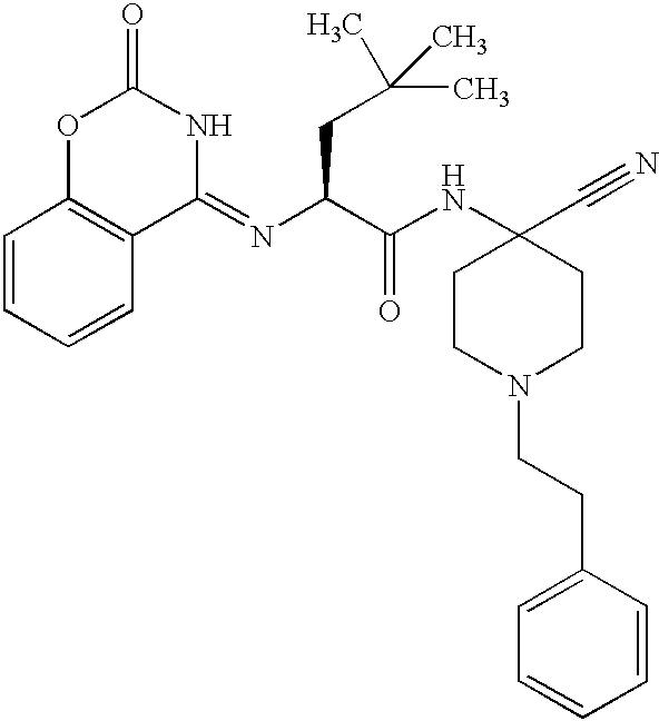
C1(=NC(CC(C)(C)C)C(=O)NC2(C#N)CCN(CCC3=CC=CC=C3)CC2)C2=C(C=CC=C2)OC(=O)N1
